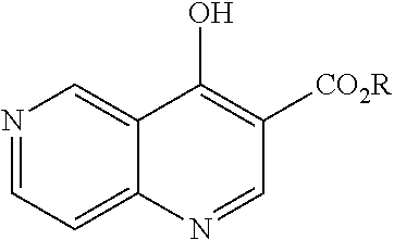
N1=CC=C2C(=C1)C(O)=C([CO2R])C=N2
